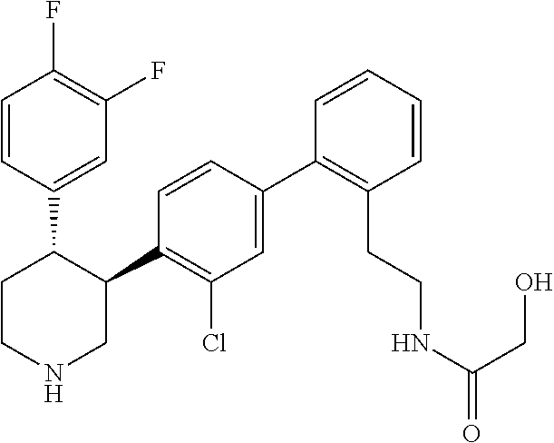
C1=C(C2=C(CCNC(CO)=O)C=CC=C2)C=CC(C2C(C3=CC(F)=C(F)C=C3)CCNC2)=C1Cl
